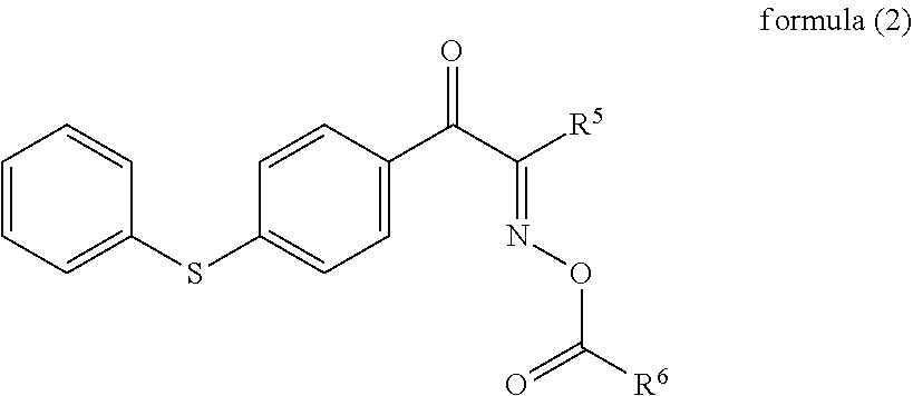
C1=CC=C(SC2=CC=C(C(C([R5])=NOC([R6])=O)=O)C=C2)C=C1
